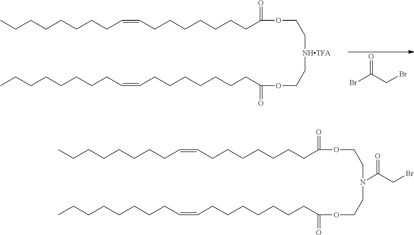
C(CCCCCCC=CCCCCCCCC(OCC[NHTFA]CCOC(=O)CCCCCCCC=CCCCCCCCC)=O)C.BrC(CBr)=O.C(CCCCCCC=CCCCCCCCC(OCCN(CCOC(=O)CCCCCCCC=CCCCCCCCC)C(CBr)=O)=O)C
